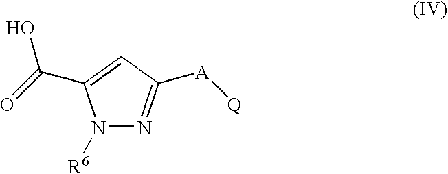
N1([R6])N=C([A][Q])C=C1C(O)=O
